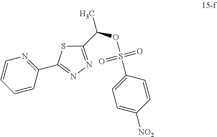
C1(C(C)OS(=O)(=O)C2=CC=C([NO2])C=C2)=NN=C(C2=NC=CC=C2)S1
